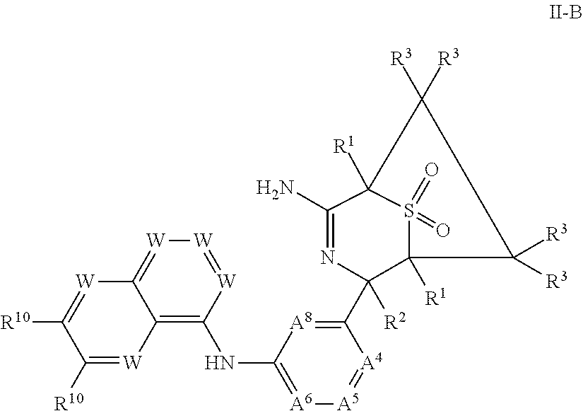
C1(N)=NC([R2])(C2=[A8]C(NC3=C4C(=[W][W]=[W]3)[W]=C([R10])C([R10])=[W]4)=[A6][A5]=[A4]2)C2([R1])S(=O)(=O)C1([R1])C([R3])([R3])C2([R3])[R3]
